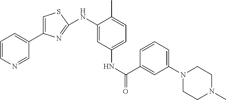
C1=CN=CC(C2=CSC(NC3=CC(NC(C4=CC(N5CCN(C)CC5)=CC=C4)=O)=CC=C3C)=N2)=C1
